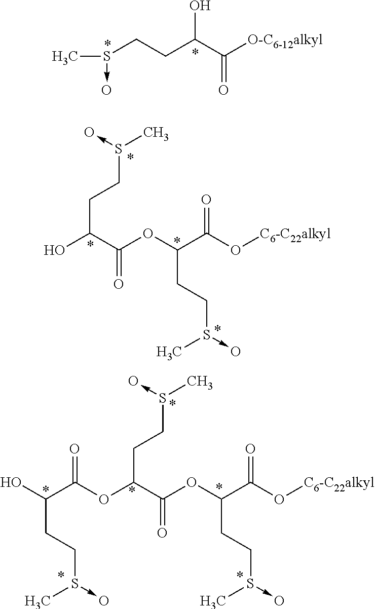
CS(CCC(C([O-C6-12alkyl])=O)O)->O.OC(C(OC(C(O[C6-C22alkyl])=O)CCS(->O)C)=O)CCS(C)->O.C(C(OC(C(O[C6-C22alkyl])=O)CCS(->O)C)=O)(CCS(C)->O)OC(C(O)CCS(->O)C)=O
